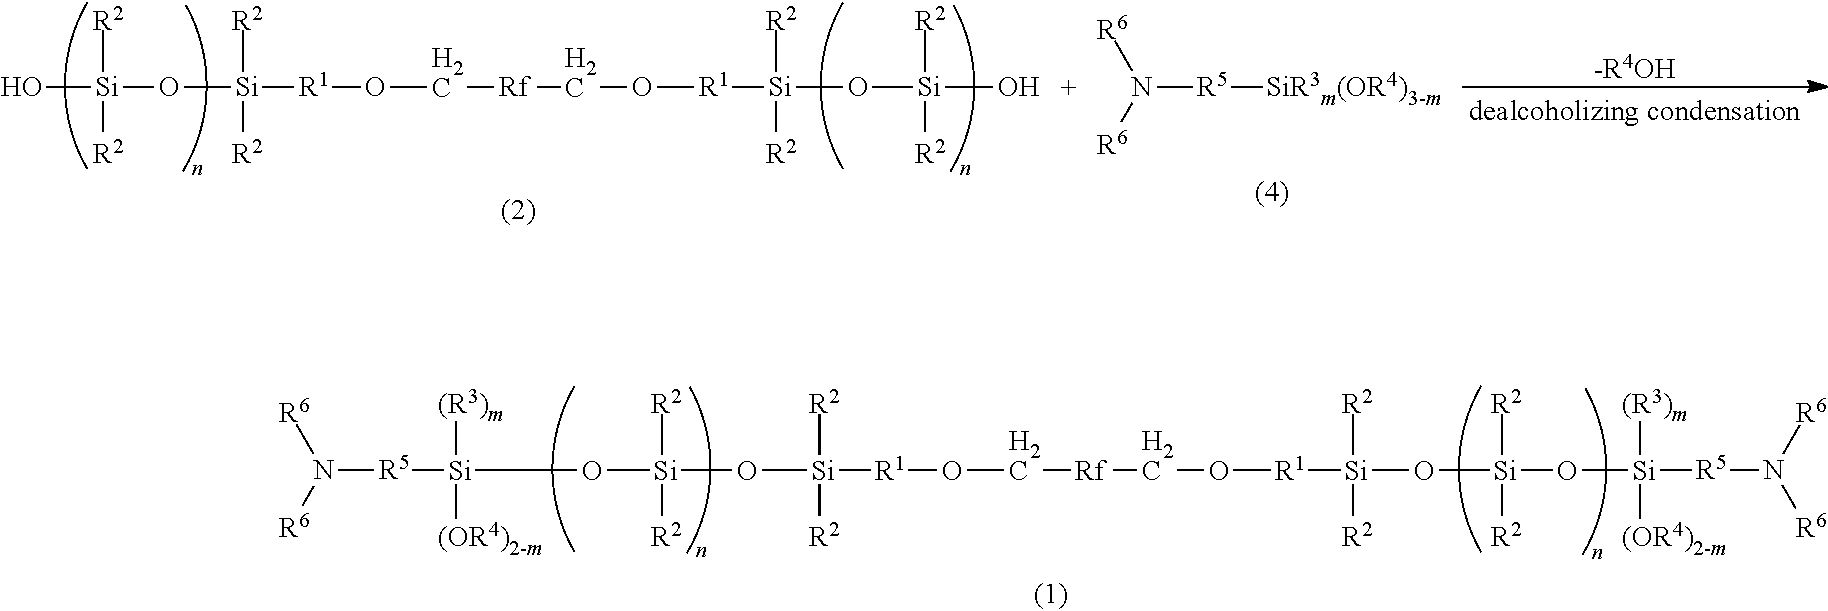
[Si]([(R3)m])([(OR4)2-m])([R5]N([R6])[R6])O[Si](O[Si]([R1]OC[Rf]CO[R1][Si](O[Si]([R2])([R2])O[Si]([R5]N([R6])[R6])([(R3)m])[(OR4)2-m])([R2])[R2])([R2])[R2])([R2])[R2].O[Si](O[Si]([R1]OC[Rf]CO[R1][Si](O[Si](O)([R2])[R2])([R2])[R2])([R2])[R2])([R2])[R2].[R6]N([R5][SiR3m(OR4)3-m])[R6].[-R4OH]
